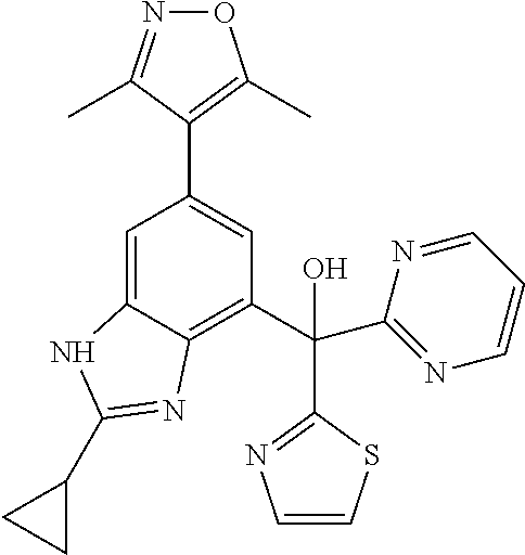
C1=C2C(=C(C(O)(C3=NC=CS3)C3=NC=CC=N3)C=C1C1=C(C)ON=C1C)N=C(C1CC1)N2
